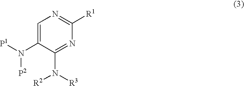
C1=C(N([P1])[P2])C(N([R3])[R2])=NC([R1])=N1
